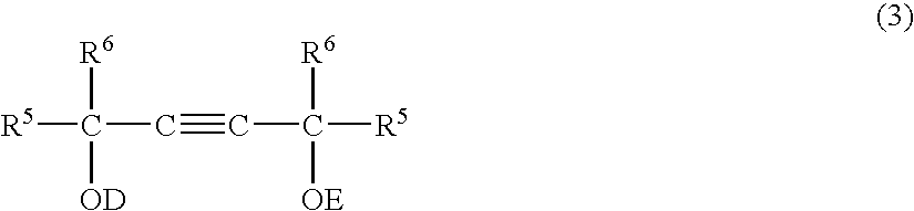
[R5]C(C#CC([R5])([R6])[OE])([R6])[OD]
